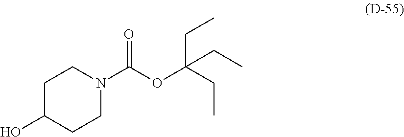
N1(C(OC(CC)(CC)CC)=O)CCC(O)CC1
